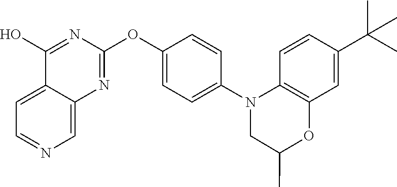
C12=CC=NC=C1N=C(OC1=CC=C(N3C4=C(C=C(C(C)(C)C)C=C4)OC(C)C3)C=C1)N=C2O
